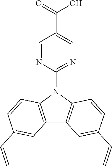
C12=C(N(C3=NC=C(C(=O)O)C=N3)C3=C1C=C(C=C)C=C3)C=CC(C=C)=C2
